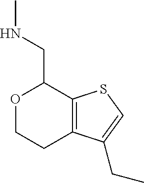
O1CCC2=C(SC=C2CC)C1CNC
